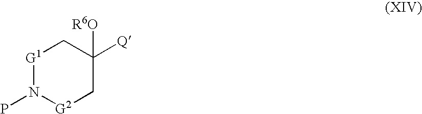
[G1]1N(P)[G2]CC([Q])([R6O])C1
